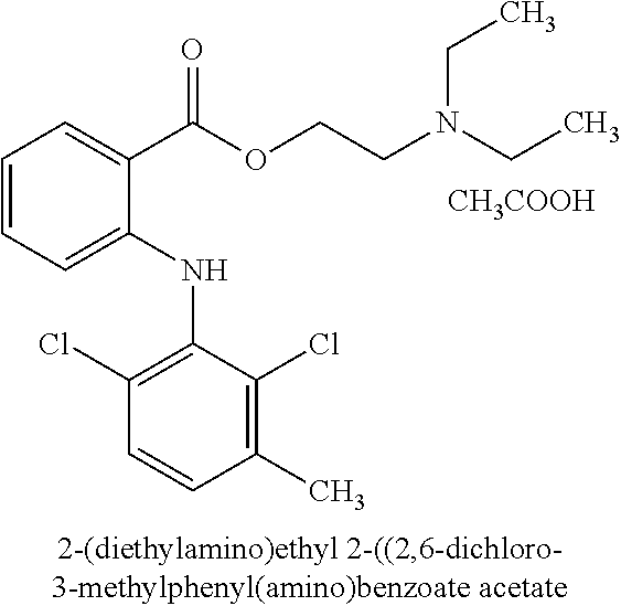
C1=CC=C(NC2=C(Cl)C=CC(C)=C2Cl)C(C(OCCN(CC)CC)=O)=C1.[CH3COOH]
